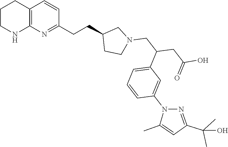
C12=C(N=C(CCC3CCN(CC(CC(O)=O)C4=CC=CC(N5C(C)=CC(C(C)(C)O)=N5)=C4)C3)C=C1)NCCC2
